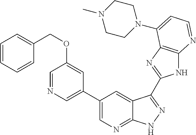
C1(C2=CN=CC(OCC3=CC=CC=C3)=C2)=CN=C2C(=C1)C(C1=NC3=C(N1)N=CC=C3N1CCN(C)CC1)=NN2
